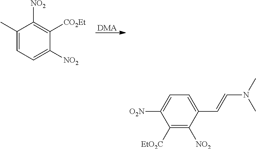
[DMA].C1([NO2])=CC=C(C)C([NO2])=C1[CO2Et].C1([O2N])=CC=C(C=CN(C)C)C([NO2])=C1[EtO2C]
